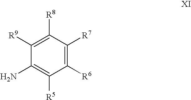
C1([R8])=C([R9])C(N)=C([R5])C([R6])=C1[R7]
